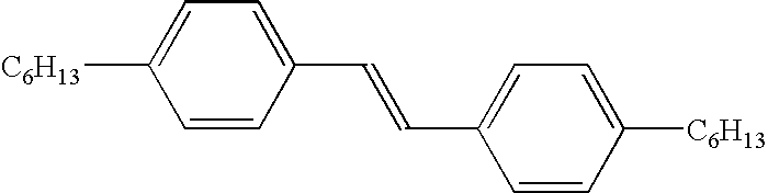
C1=CC(C=CC2=CC=C([C6H13])C=C2)=CC=C1[C6H13]
